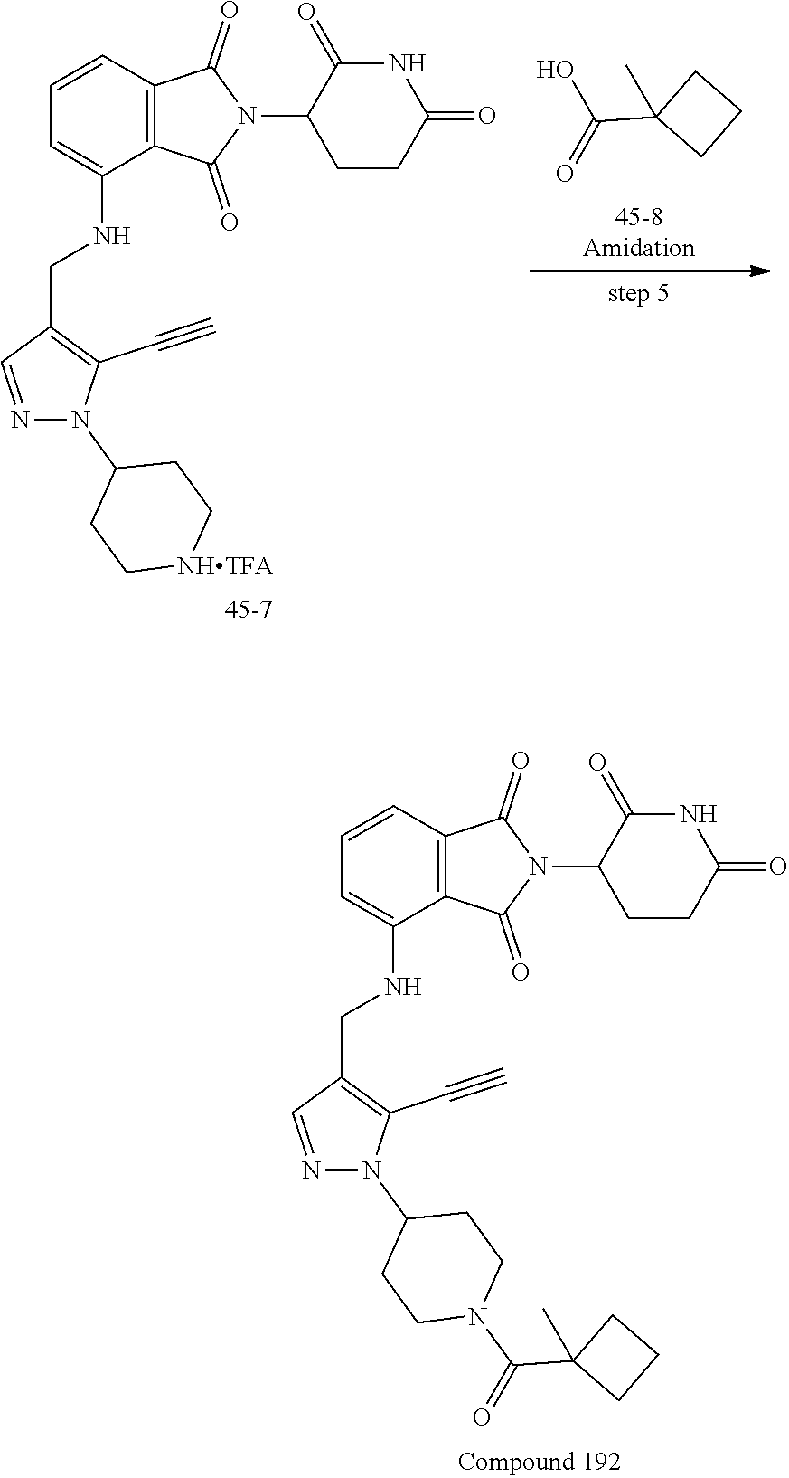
N1=CC(CNC2=CC=CC3=C2C(=O)N(C2CCC(=O)NC2=O)C3=O)=C(C#C)N1C1CC[NHTFA]CC1.O=C(O)C1(C)CCC1.N1=CC(CNC2=CC=CC3=C2C(=O)N(C2CCC(=O)NC2=O)C3=O)=C(C#C)N1C1CCN(C(=O)C2(C)CCC2)CC1
